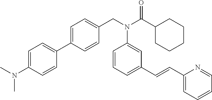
C1=C(N(C)C)C=CC(C2=CC=C(CN(C(C3CCCCC3)=O)C3=CC(C=CC4=CC=CC=N4)=CC=C3)C=C2)=C1
